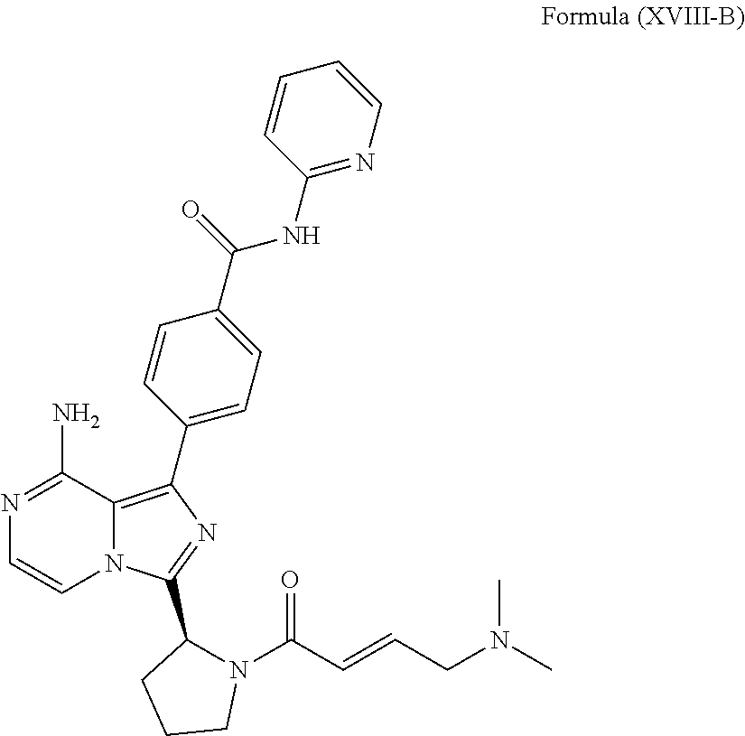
C1(NC(C2=CC=C(C3=C4N(C=CN=C4N)C(C4N(C(C=CCN(C)C)=O)CCC4)=N3)C=C2)=O)=NC=CC=C1
